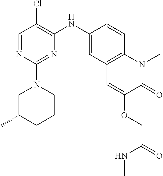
C1=NC(N2CCCC(C)C2)=NC(NC2=CC3=C(C=C2)N(C)C(=O)C(OCC(NC)=O)=C3)=C1Cl
